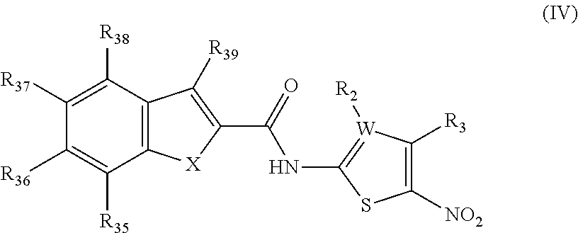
C12=C(C([R38])=C([R37])C([R36])=C1[R35])C([R39])=C(C(NC1=[W]([R2])C([R3])=C([NO2])S1)=O)[X]2
